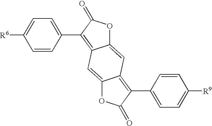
C12=CC3=C(C4=CC=C([R9])C=C4)C(=O)OC3=CC1=C(C1=CC=C([R6])C=C1)C(=O)O2
